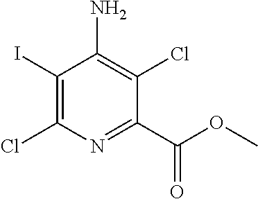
C1(I)=C(Cl)N=C(C(=O)OC)C(Cl)=C1N
